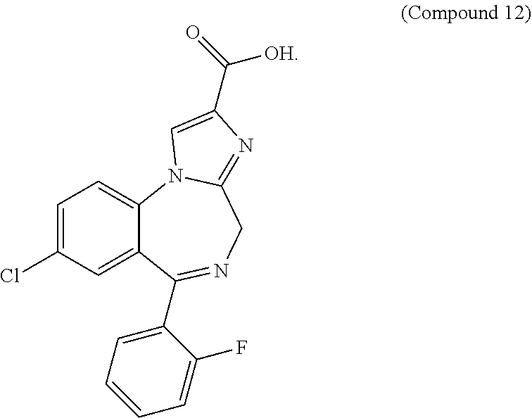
C1=C(Cl)C=C2C(=C1)N1C(=NC(C([OH])=O)=C1)CN=C2C1=CC=CC=C1F
